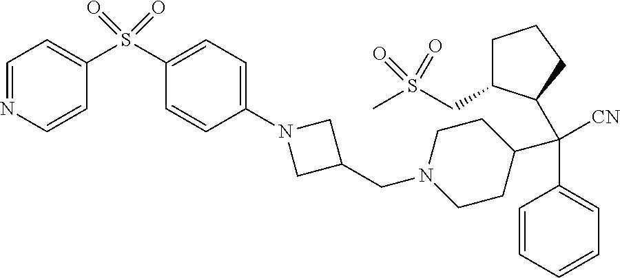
C1=CC=CC=C1C(C1C(CS(C)(=O)=O)CCC1)(C1CCN(CC2CN(C3=CC=C(S(=O)(=O)C4=CC=NC=C4)C=C3)C2)CC1)[CN]
